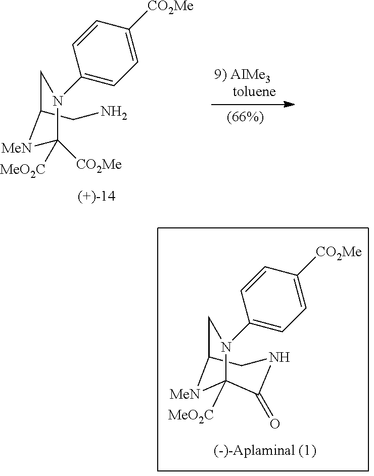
C1=C([CO2Me])C=CC(N2CC3CNC(=O)C2([MeO2C])[MeN]3)=C1.C1=C([CO2Me])C=CC(N2CC(CN)[MeN]C2([CO2Me])[MeO2C])=C1
